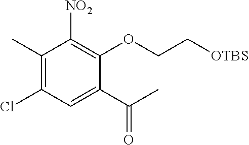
C1(C)=C(Cl)C=C(C(C)=O)C(OCC[OTBS])=C1[NO2]
